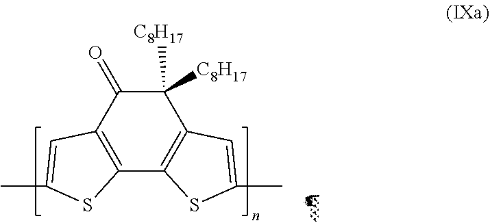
C1([C8H17])([C8H17])C(=O)C2=C(C3=C1C=C(C)S3)SC(C)=C2
